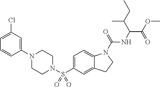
C1(N2CCN(S(C3=CC=C4C(=C3)CCN4C(=O)NC(C(OC)=O)C(CC)C)(=O)=O)CC2)=CC(Cl)=CC=C1
